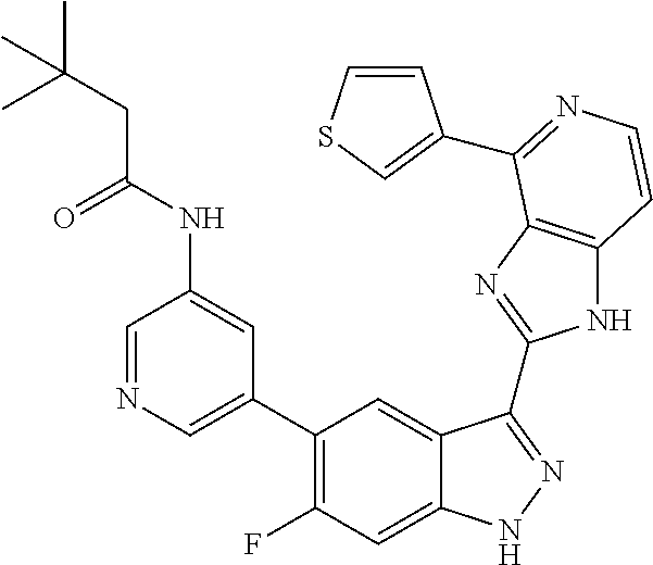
C1=C(C2=C(F)C=C3C(=C2)C(C2=NC4=C(N2)C=CN=C4C2=CSC=C2)=NN3)C=C(NC(CC(C)(C)C)=O)C=N1
